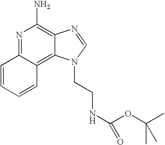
N1=C2C(=C3C(=C1N)N=CN3CCNC(OC(C)(C)C)=O)C=CC=C2
